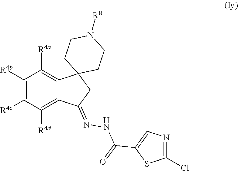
C1([R4b])=C([R4c])C([R4d])=C2C(=C1[R4a])C1(CC2=NNC(=O)C2=CN=C(Cl)S2)CCN([R8])CC1
